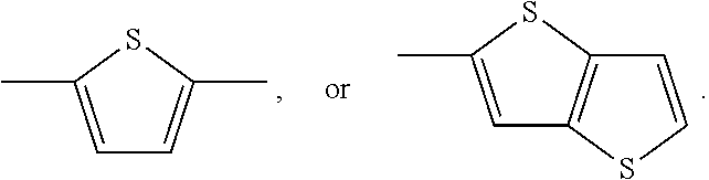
C1=C(C)SC(C)=C1.C1=C(C)SC2=C1SC=C2
